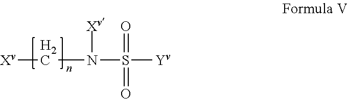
N(S([Y])(=O)=O)(C[Xv])[Xv]
